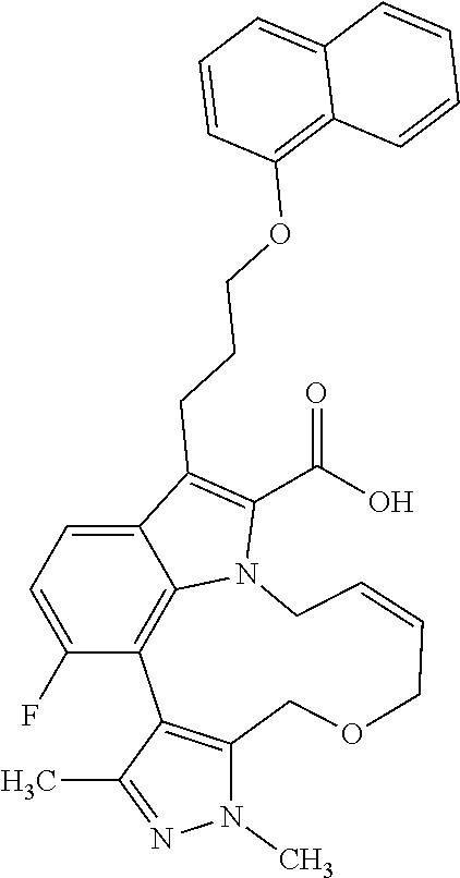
C12=CC=C(F)C3=C1N(C(C(=O)O)=C2CCCOC1=C2C(=CC=C1)C=CC=C2)CC=CCOCC1=C3C(C)=NN1C
